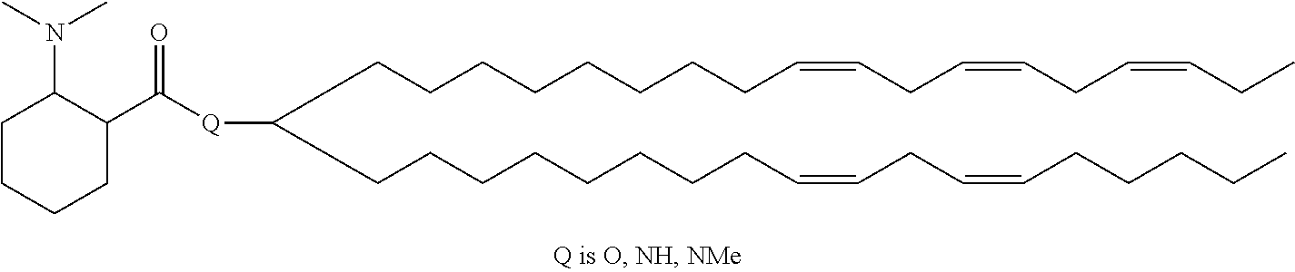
C(CCCCCCCC=CCC=CCC=CCC)C(CCCCCCCCC=CCC=CCCCCC)[Q]C(C1C(N(C)C)CCCC1)=O
